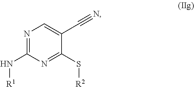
N1=C(N[R1])N=C(S[R2])C(C#N)=C1
